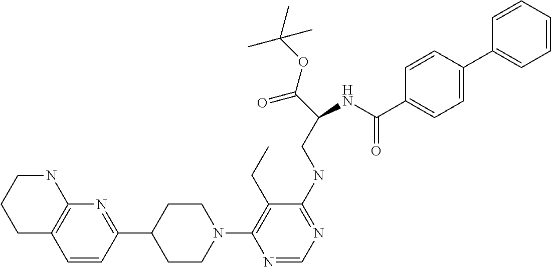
N1(C2=C(CC)C(NCC(C(=O)OC(C)(C)C)NC(C3=CC=C(C4=CC=CC=C4)C=C3)=O)=NC=N2)CCC(C2=NC3=C(C=C2)CCCN3)CC1
